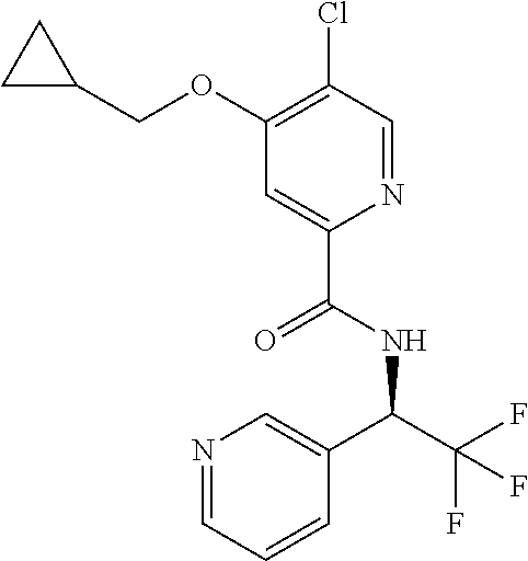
C1C(COC2=C(Cl)C=NC(C(=O)NC(C3=CN=CC=C3)C(F)(F)F)=C2)C1
